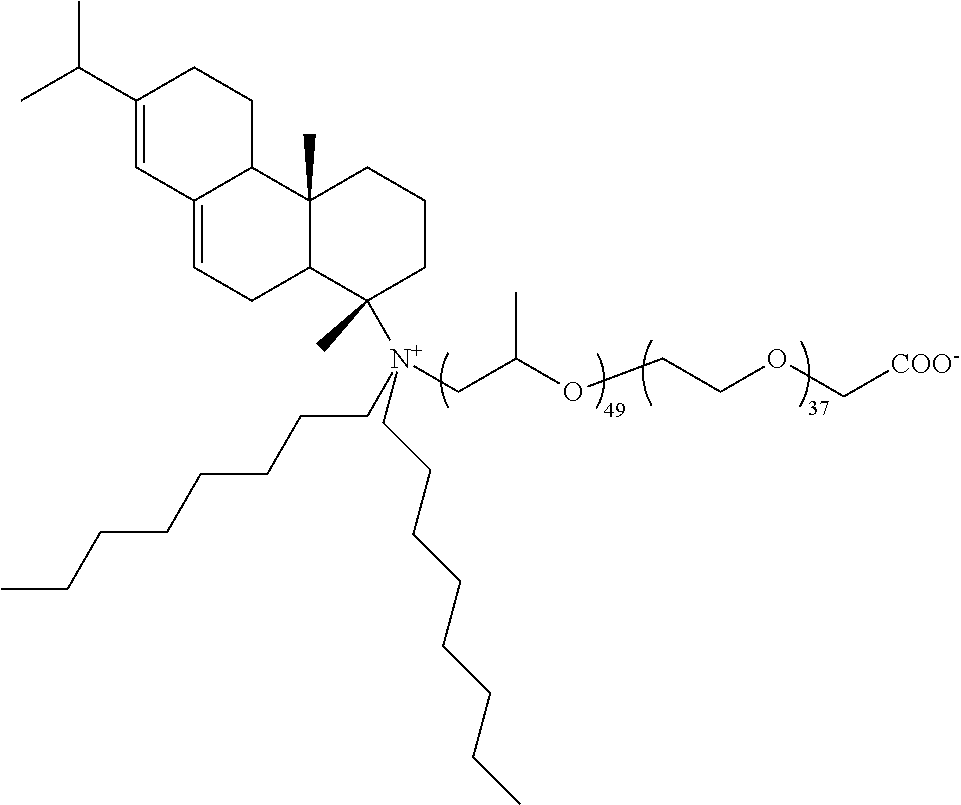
C1(C(C)C)=CC2=CCC3C(C)(C2CC1)CCCC3(C)[N+](CC(OCCOC[COO-])C)(CCCCCCCC)CCCCCCCC
